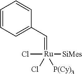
C1=CC=C(C=[Ru](Cl)(Cl)([P(Cy)3])[SiMes])C=C1
